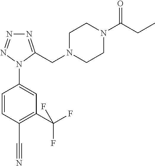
C1(N2C(CN3CCN(C(CC)=O)CC3)=NN=N2)=CC(C(F)(F)F)=C(C#N)C=C1
